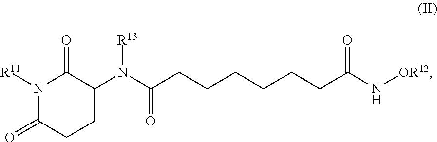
C1(N(C(CCCCCCC(N[OR12])=O)=O)[R13])C(=O)N([R11])C(=O)CC1
